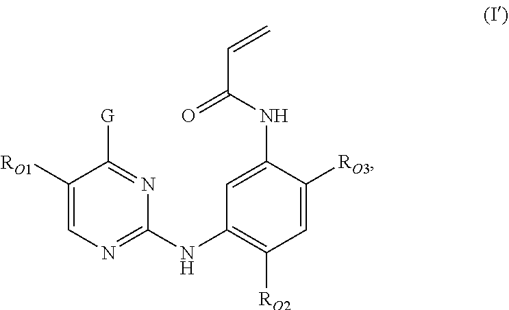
C1([RO1])=CN=C(NC2=C([RO2])C=C([RO3])C(NC(C=C)=O)=C2)N=C1[G]
